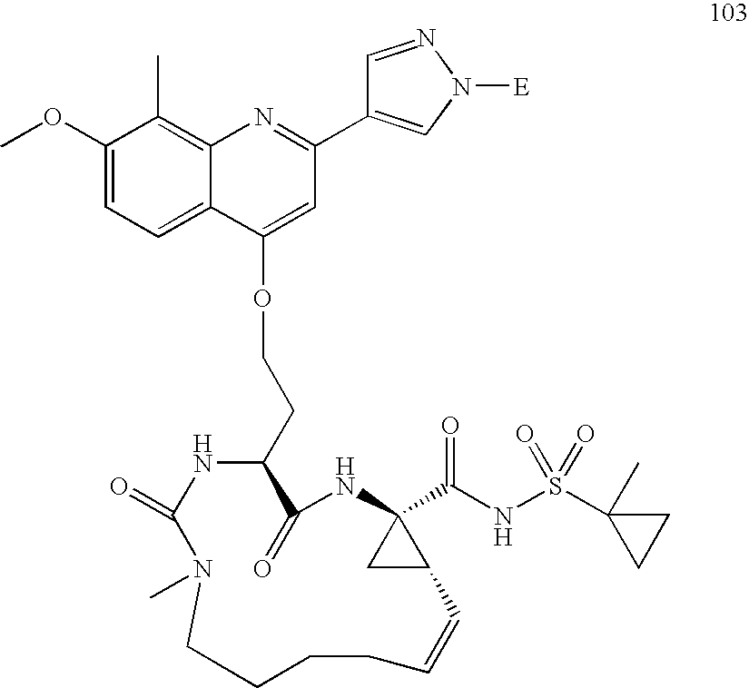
C1(OC)=CC=C2C(=C1C)N=C(C1=CN([E])N=C1)C=C2OCCC1NC(=O)N(C)CCCCC=CC2C(C(NS(C3(C)CC3)(=O)=O)=O)(NC1=O)C2
